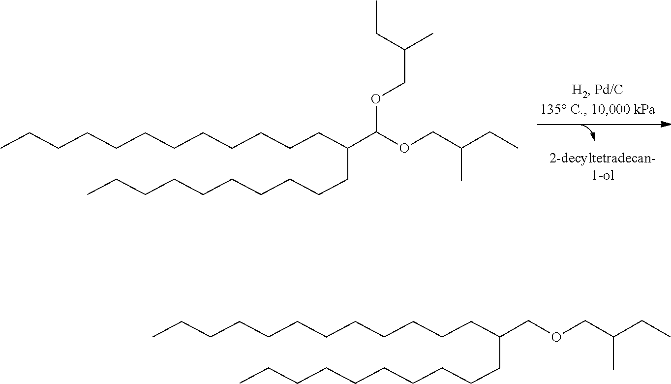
CCCCCCCCCCCCC(CCCCCCCCCC)C(OCC(CC)C)OCC(C)CC.[2-decyltetradecan-1-ol].CCCCCCCCCCCCC(CCCCCCCCCC)COCC(CC)C
